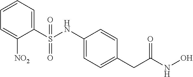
C1(S(NC2=CC=C(CC(NO)=O)C=C2)(=O)=O)=CC=CC=C1[NO2]
